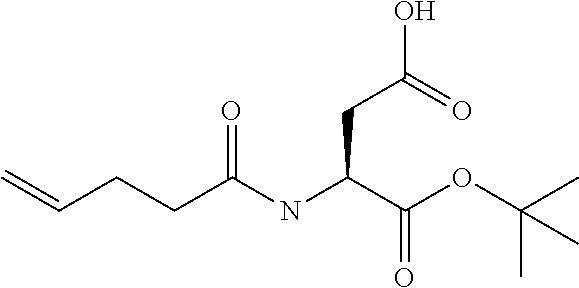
C=CCCC(NC(C(OC(C)(C)C)=O)CC(O)=O)=O
